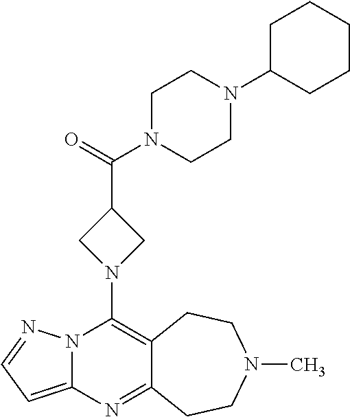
N12C(=CC=N1)N=C1C(=C2N2CC(C(=O)N3CCN(C4CCCCC4)CC3)C2)CCN(C)CC1
